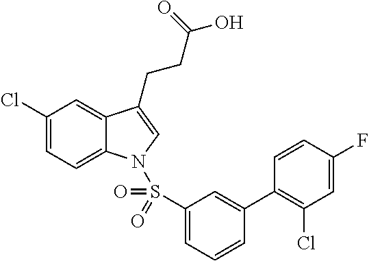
C1(Cl)=CC=C2C(=C1)C(CCC(O)=O)=CN2S(C1=CC=CC(C2=C(Cl)C=C(F)C=C2)=C1)(=O)=O
